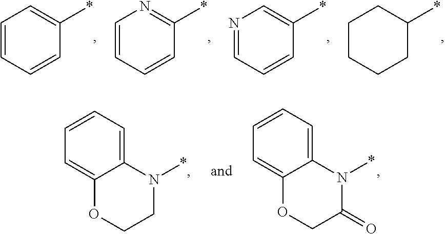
C1=CC=CC(*)=C1.C1=CC=CC(*)=N1.N1=CC=CC(*)=C1.C1CCCC(*)C1.C12=CC=CC=C1N(*)C(=O)CO2.C12=CC=CC=C1N(*)CCO2
